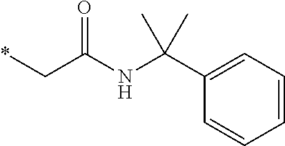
*CC(NC(C1=CC=CC=C1)(C)C)=O
